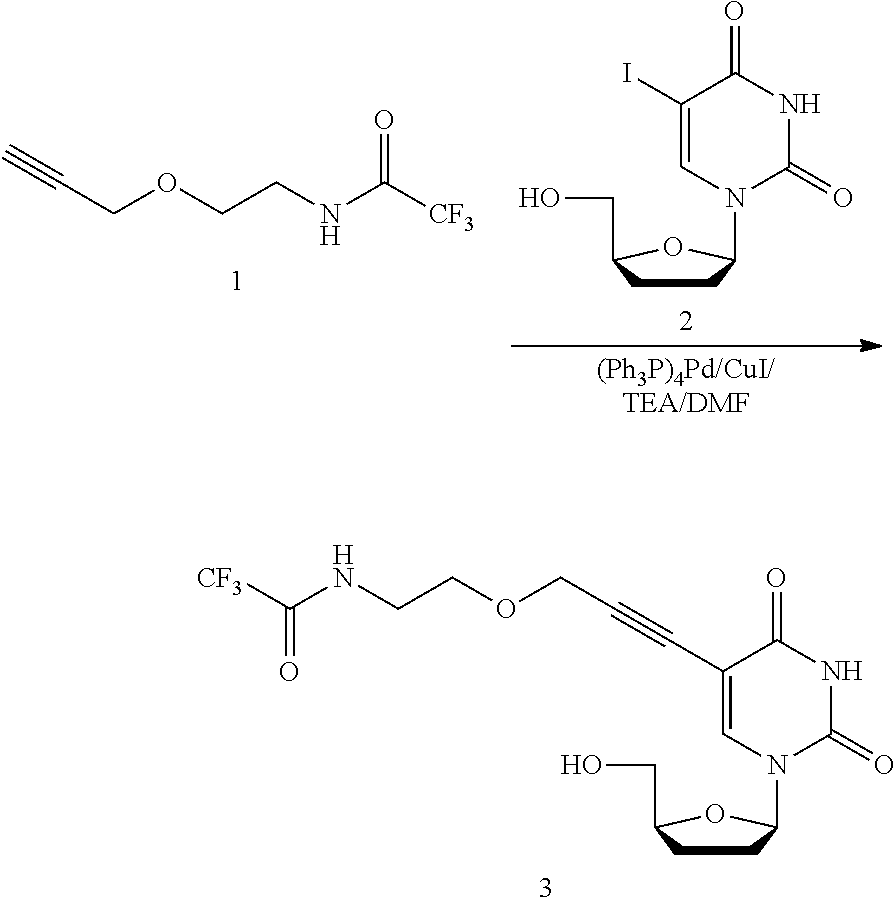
C(CNC([CF3])=O)OCC#C.C1(I)=CN(C2CCC(CO)O2)C(=O)NC1=O.C1(C#CCOCCNC([CF3])=O)=CN(C2CCC(CO)O2)C(=O)NC1=O
